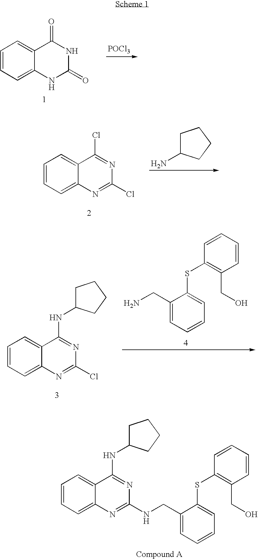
[POCl3].C1=CC=C2C(=C1)C(=O)NC(=O)N2.C1C(N)CCC1.C1=CC=C2C(=C1)C(Cl)=NC(Cl)=N2.C1=CC=C2C(=C1)C(NC1CCCC1)=NC(Cl)=N2.C1(CN)=CC=CC=C1SC1=C(CO)C=CC=C1.C1(CNC2=NC3=CC=CC=C3C(NC3CCCC3)=N2)=CC=CC=C1SC1=C(CO)C=CC=C1
